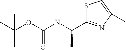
O(C(NC(C)C1=NC(C)=CS1)=O)C(C)(C)C
